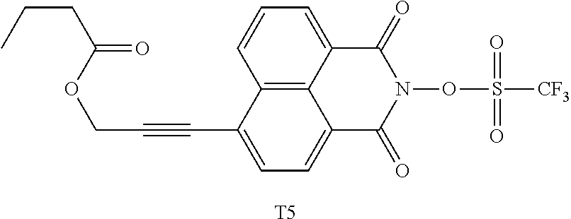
C12=C3C(=CC=C1)C(=O)N(OS([CF3])(=O)=O)C(=O)C3=CC=C2C#CCOC(CCC)=O.[T5]
